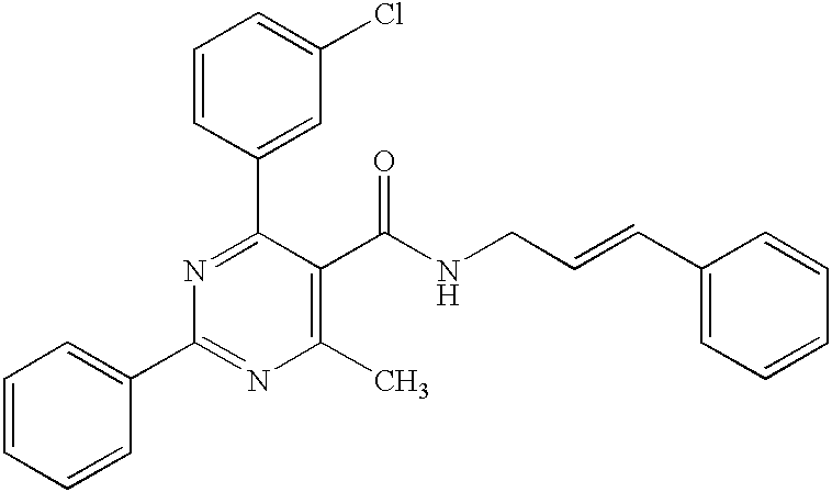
C1=CC(C2=NC(C3=CC=CC=C3)=NC(C)=C2C(NCC=CC2=CC=CC=C2)=O)=CC(Cl)=C1
